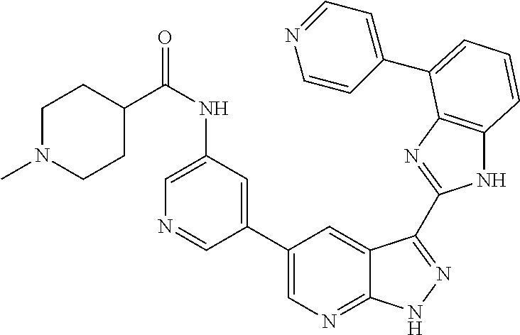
C1(C2=CN=C3C(=C2)C(C2=NC4=C(N2)C=CC=C4C2=CC=NC=C2)=NN3)=CC(NC(C2CCN(C)CC2)=O)=CN=C1
